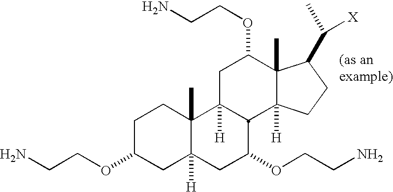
NCCOC1CC2([H])C(C)(CC1)C1([H])C(C(OCCN)C2)C2([H])C(C)(C(OCCN)C1)C(C([X])C)CC2
